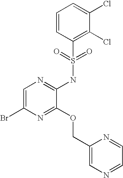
C1=C(Br)N=C(OCC2=CN=CC=N2)C(NS(C2=C(Cl)C(Cl)=CC=C2)(=O)=O)=N1
